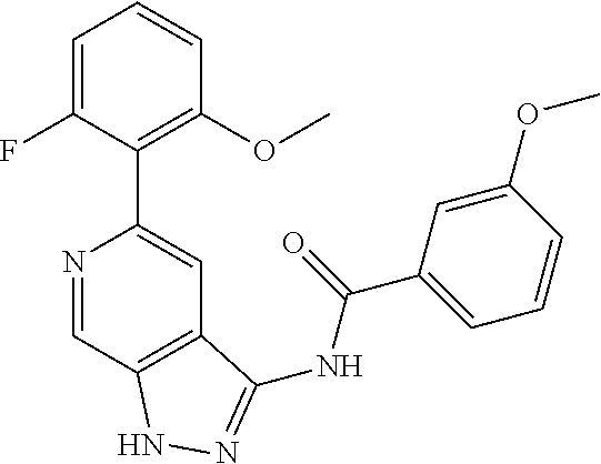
N1=CC2=C(C=C1C1=C(OC)C=CC=C1F)C(NC(C1=CC=CC(OC)=C1)=O)=NN2
